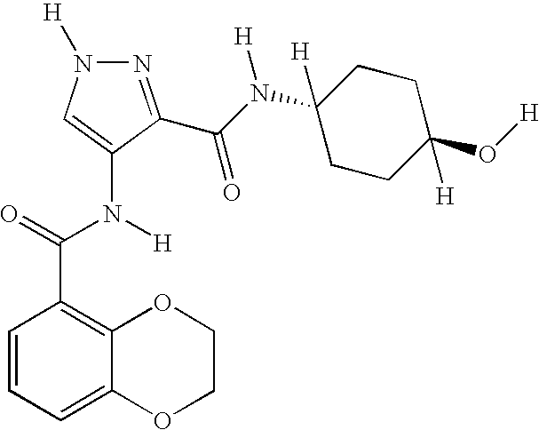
C1(C(=O)N([H])C2=CN([H])N=C2C(N(C2([H])CCC(O[H])([H])CC2)[H])=O)=C2C(=CC=C1)OCCO2
